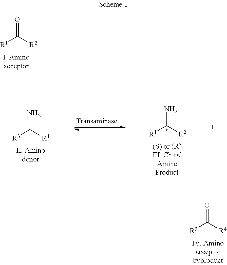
[R1]C([R2])=O.[R3]C([R4])=O.[R1]C([R2])N.[R3]C([R4])N
